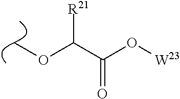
COC(C(O[W23])=O)[R21]
